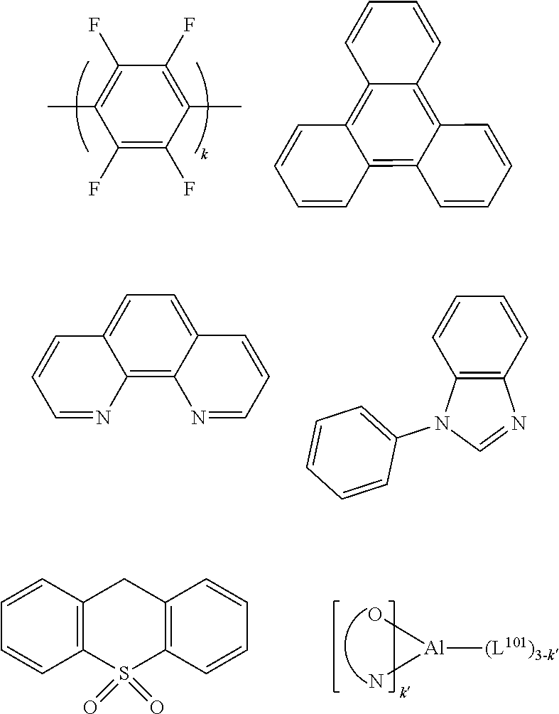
C1(C)=C(F)C(F)=C(C)C(F)=C1F.C12=C3C=CC=CC3=C3C=CC=CC3=C1C=CC=C2.C1=C2C=CC=NC2=C2N=CC=CC2=C1.C1=CC2=C(C=C1)N=CN2C1=CC=CC=C1.[Al]([(L101)3-k])(O)N.C1=CC2=C(C=C1)CC1=C(S2(=O)=O)C=CC=C1
